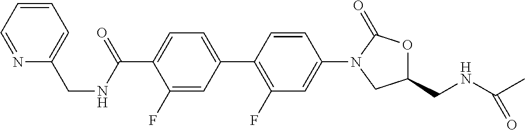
C1(C(NCC2=CC=CC=N2)=O)=CC=C(C2=C(F)C=C(N3CC(CNC(C)=O)OC3=O)C=C2)C=C1F
